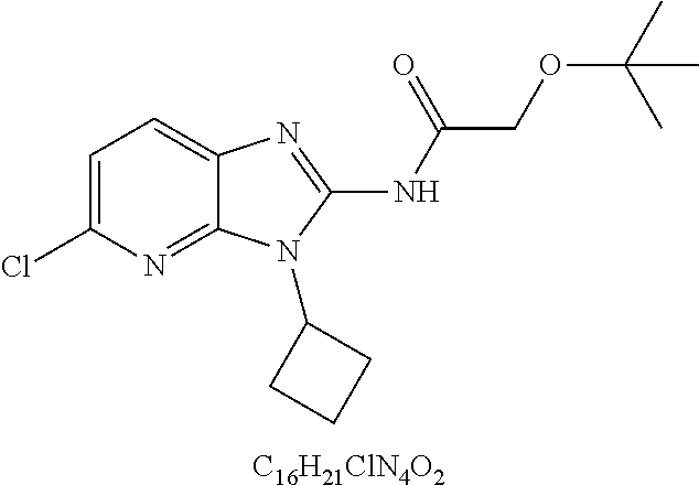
C1=C(Cl)N=C2C(=C1)N=C(NC(COC(C)(C)C)=O)N2C1CCC1.[C16H21ClN4O2]
